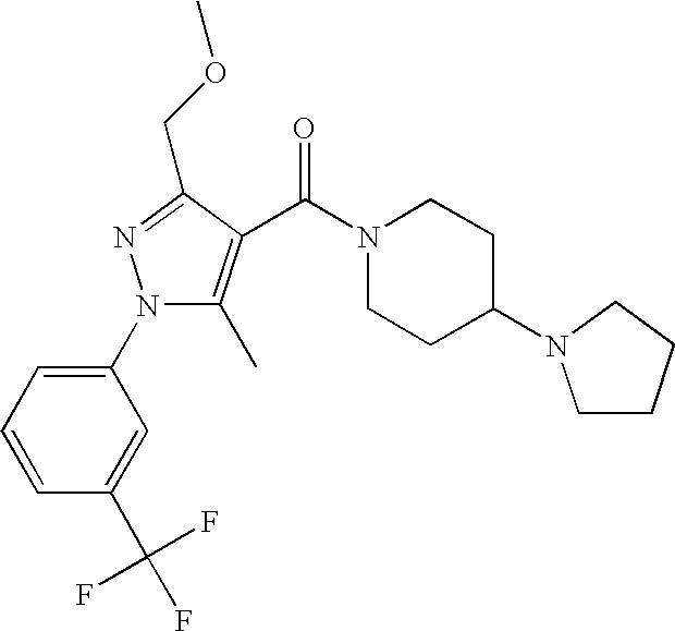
N1(C2=CC=CC(C(F)(F)F)=C2)C(C)=C(C(N2CCC(N3CCCC3)CC2)=O)C(COC)=N1
